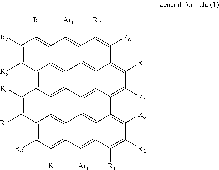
C12=C3C4=C5C6=C1C(=C([R1])C([R2])=C2[R3])C([Ar1])=C1C6=C2C(=C([R5])C([R4])=C6C2=C5C2=C5C6=C([R8])C([R2])=C([R1])C5=C([Ar1])C5=C([R7])C([R6])=C(C4=C25)C([R5])=C3[R4])C([R6])=C1[R7]
